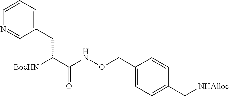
N1=CC(CC(C(NOCC2=CC=C(C[NHAlloc])C=C2)=O)[BocHN])=CC=C1
